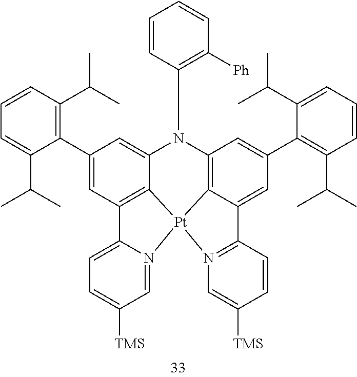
C(N1C2=CC(C3=C(C(C)C)C=CC=C3C(C)C)=CC3=C2[Pt]2(C4=C1C=C(C1=C(C(C)C)C=CC=C1C(C)C)C=C4C1=N2C=C([TMS])C=C1)N1=CC([TMS])=CC=C31)C1=C([Ph])C=CC=C1
